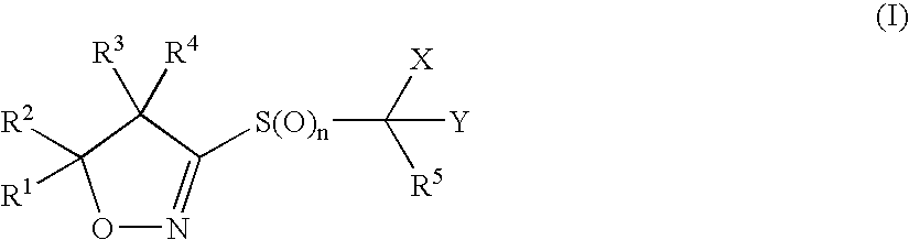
O1N=C([S(O)n]C([X])([R5])[Y])C([R3])([R4])C1([R1])[R2]
